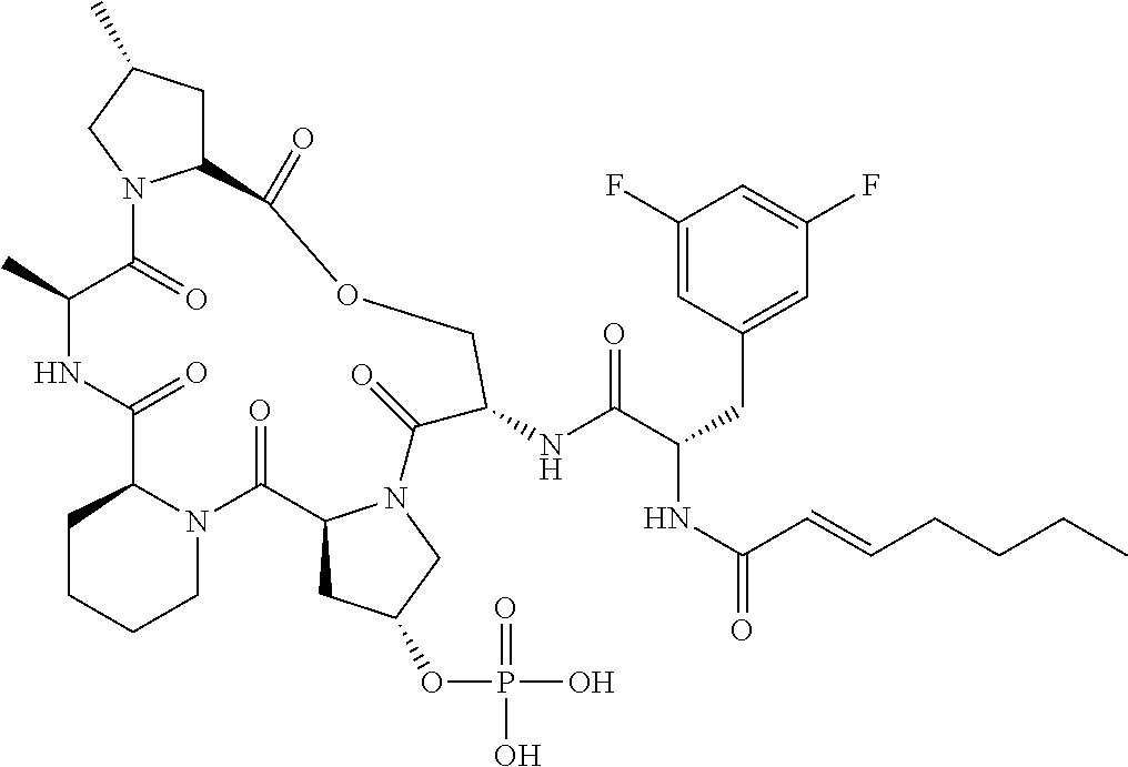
C1CCCN2C1C(=O)NC(C)C(=O)N1C(CC(C)C1)C(=O)OCC(NC(C(CC1=CC(F)=CC(F)=C1)NC(=O)C=CCCCC)=O)C(=O)N1C(C2=O)CC(OP(O)(=O)O)C1
